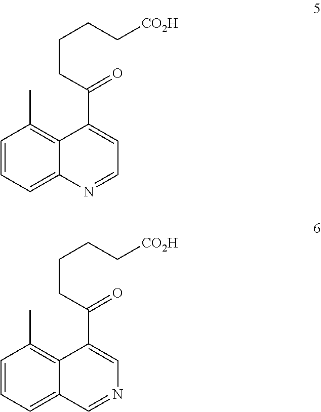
C1=CC=C2C(=C1C)C(C(CCCC[CO2H])=O)=CC=N2.C1=CC=C2C(=C1C)C(C(CCCC[CO2H])=O)=CN=C2
